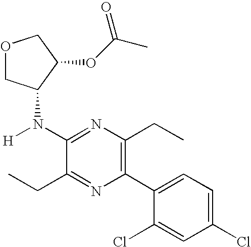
C1(N([H])C2COCC2OC(C)=O)=NC(CC)=C(C2=CC=C(Cl)C=C2Cl)N=C1CC
